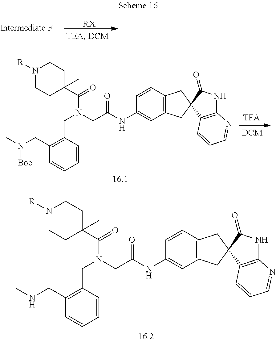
[RX].C1(CN(C)[Boc])=C(CN(CC(NC2=CC3=C(C=C2)CC2(C3)C(=O)NC3=C2C=CC=N3)=O)C(=O)C2(C)CCN([R])CC2)C=CC=C1.C1(CNC)=C(CN(CC(NC2=CC3=C(C=C2)CC2(C3)C(=O)NC3=C2C=CC=N3)=O)C(=O)C2(C)CCN([R])CC2)C=CC=C1
